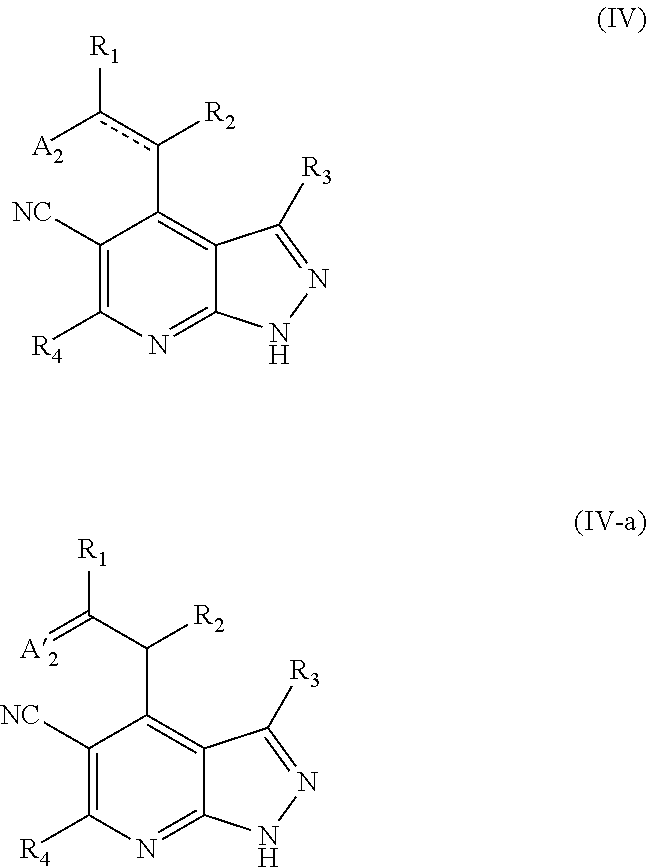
[A2]c(c(C1=C2C(=NC([R4])=C1[NC])NN=C2[R3])[R2])[R1].[A2]=C(C(C1=C2C(=NC([R4])=C1[NC])NN=C2[R3])[R2])[R1]
